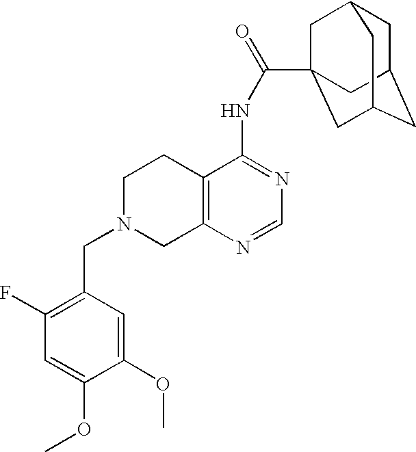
C1N(CC2=C(F)C=C(OC)C(OC)=C2)CC2=C(C1)C(NC(=O)C13CC4CC(CC(C1)C4)C3)=NC=N2
